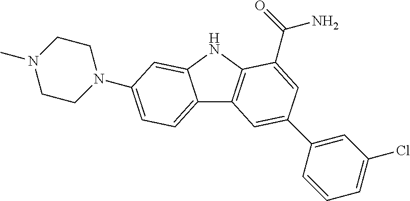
C12=CC=C(N3CCN(C)CC3)C=C1NC1=C2C=C(C2=CC(Cl)=CC=C2)C=C1C(=O)N
